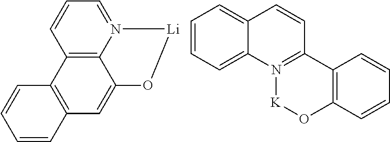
C1=N2C3=C(C=C1)C1=C(C=C3O[Li]2)C=CC=C1.C1=CC=C2C(=C1)C=CC1=N2[K]OC2=C1C=CC=C2
